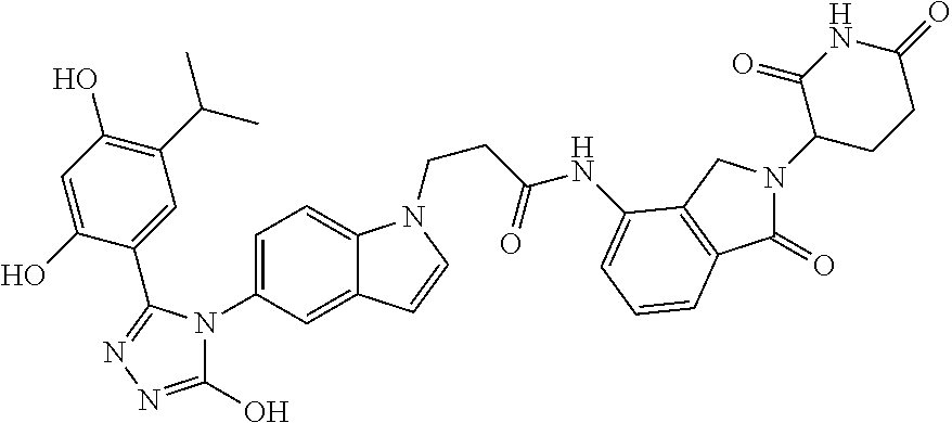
C1=C(N2C(O)=NN=C2C2=CC(C(C)C)=C(O)C=C2O)C=C2C(=C1)N(CCC(=O)NC1=CC=CC3=C1CN(C1CCC(=O)NC1=O)C3=O)C=C2
